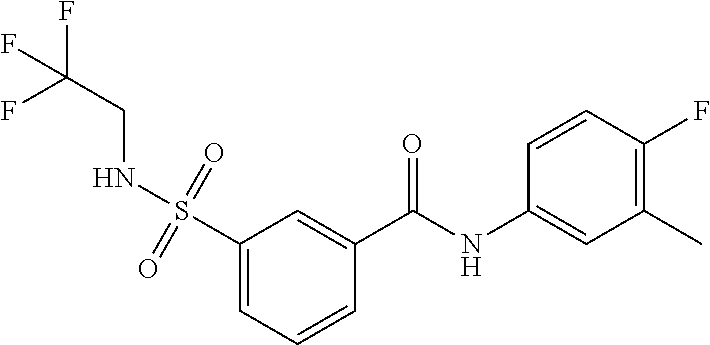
C1(S(=O)(=O)NCC(F)(F)F)=CC=CC(C(NC2=CC(C)=C(F)C=C2)=O)=C1
